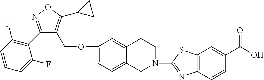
C1=CC=C(F)C(C2=NOC(C3CC3)=C2COC2=CC=C3C(=C2)CCN(C2=NC4=C(S2)C=C(C(O)=O)C=C4)C3)=C1F
